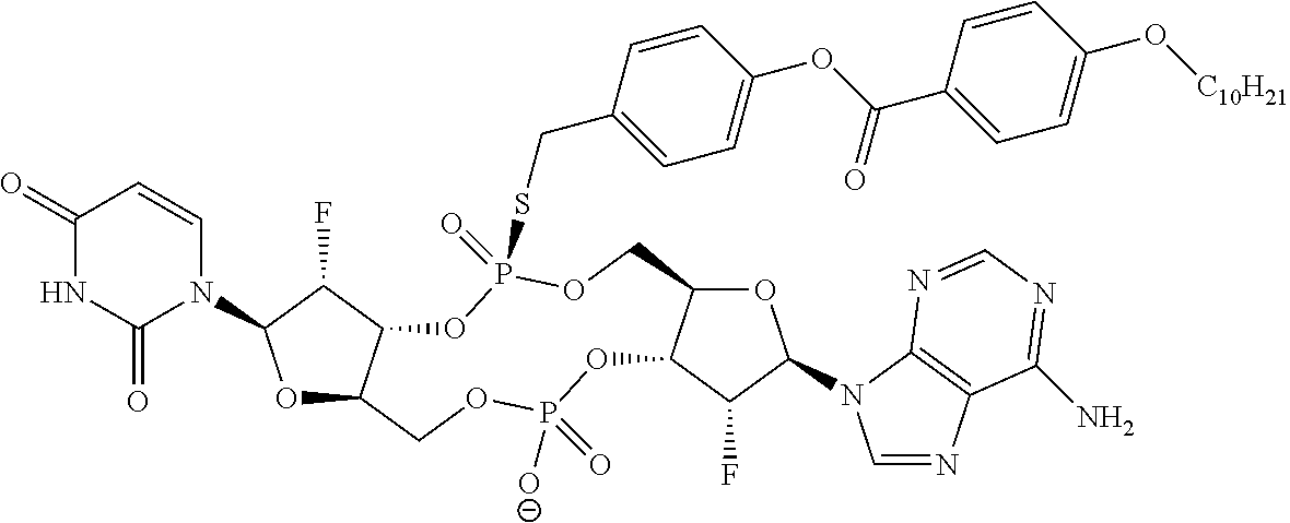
O1C2C(C(F)C1N1C=CC(=O)NC1=O)OP(=O)(SCC1=CC=C(OC(C3=CC=C(O[C10H21])C=C3)=O)C=C1)OCC1C(OP([O-])(=O)OC2)C(F)C(N2C=NC3=C2N=CN=C3N)O1
